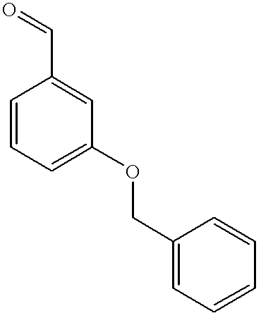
C1=CC=C(OCC2=CC=CC=C2)C=C1C=O
